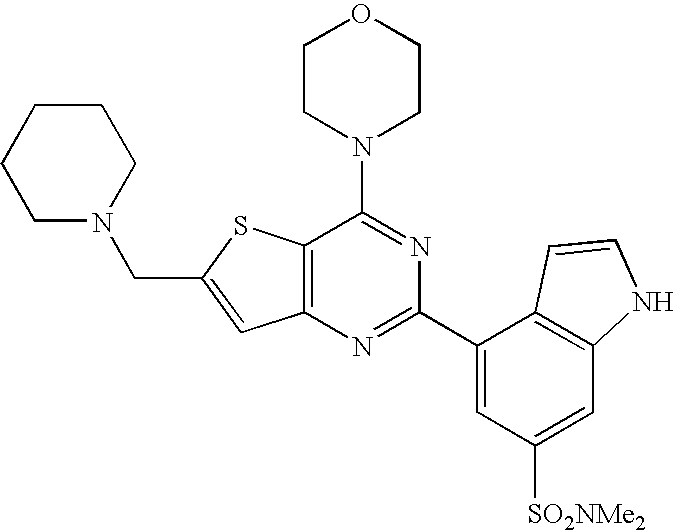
C12=C(N=C(C3=CC([SO2NMe2])=CC4=C3C=CN4)N=C1N1CCOCC1)C=C(CN1CCCCC1)S2
